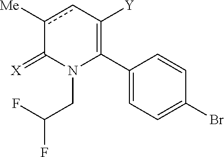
C1(C2=C([Y])cc([Me])C(=[X])N2CC(F)F)=CC=C(Br)C=C1
